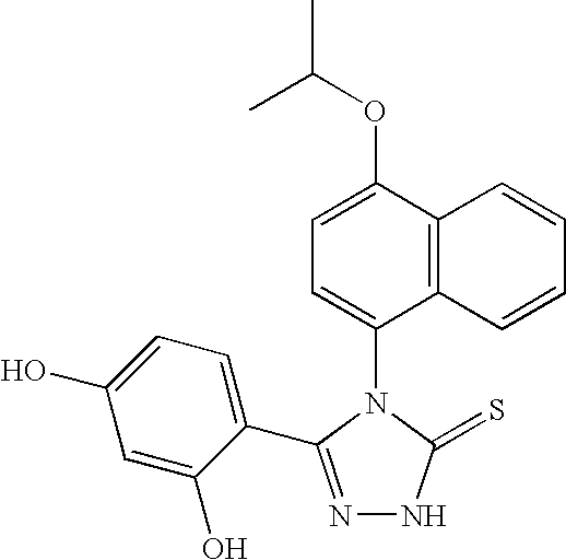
N1=C(C2=CC=C(O)C=C2O)N(C2=CC=C(OC(C)C)C3=C2C=CC=C3)C(=S)N1
